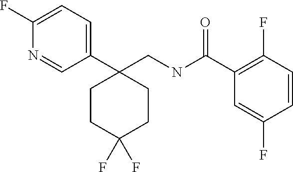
C1(F)=CC=C(C2(CNC(C3=C(F)C=CC(F)=C3)=O)CCC(F)(F)CC2)C=N1
